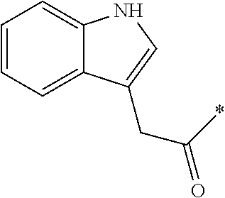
C12=CC=CC=C1C(CC(*)=O)=CN2
